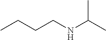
CCCCNC(C)C
